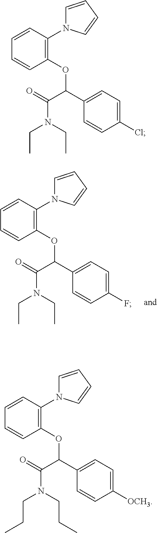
C1=CC(N2C=CC=C2)=C(OC(C2=CC=C(Cl)C=C2)C(N(CC)CC)=O)C=C1.C1=CC(N2C=CC=C2)=C(OC(C2=CC=C([OCH3])C=C2)C(N(CCC)CCC)=O)C=C1.C1=CC(N2C=CC=C2)=C(OC(C2=CC=C(F)C=C2)C(N(CC)CC)=O)C=C1
